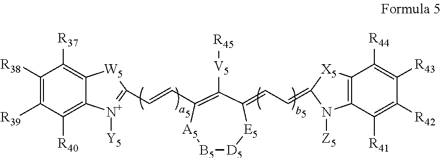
C12=C([R40])C([R39])=C([R38])C([R37])=C1[W5]C(C=CC1=C([V5][R45])C(=CC=C3[X5]C4=C(C([R41])=C([R42])C([R43])=C4[R44])N3[Z5])[E5][D5][B5][A5]1)=[N+]2[Y5]
